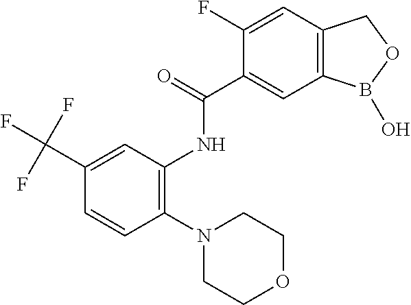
C1(F)=CC2=C(C=C1C(=O)NC1=C(N3CCOCC3)C=CC(C(F)(F)F)=C1)B(O)OC2
